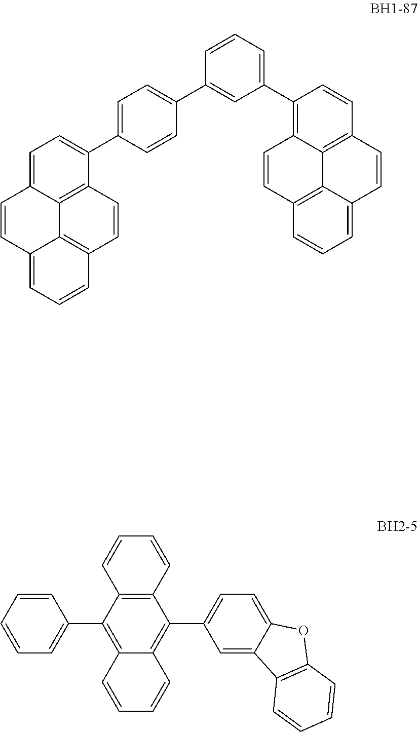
C1=CC(C2=CC=C(C3=CC=C4C=CC5=CC=CC6=C5C4=C3C=C6)C=C2)=CC(C2=C3C4=C(C=C2)C=CC2=CC=CC(=C24)C=C3)=C1.C12=C(C(C3=CC=CC=C3)=C3C(=C1C1=CC=C4C(=C1)C1=C(O4)C=CC=C1)C=CC=C3)C=CC=C2
